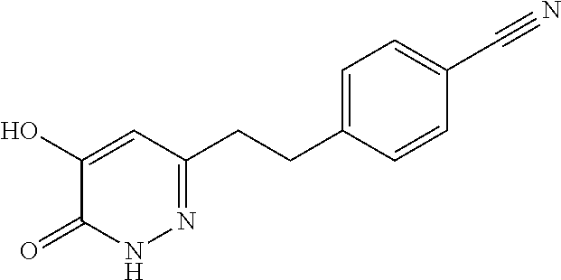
C1(CCC2=NNC(=O)C(O)=C2)=CC=C(C#N)C=C1
